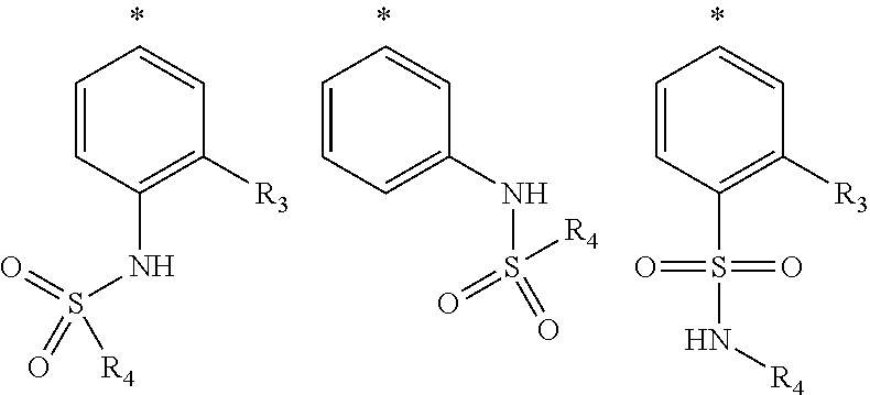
C1=CC(NS([R4])(=O)=O)=C([R3])C=C1.C1=CC=C(NS([R4])(=O)=O)C=C1.C1=CC(S(=O)(N[R4])=O)=C([R3])C=C1
